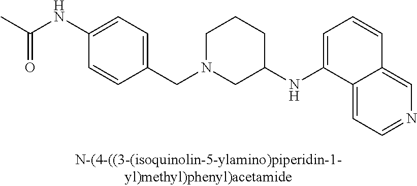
C1(NC(=O)C)=CC=C(CN2CC(NC3=CC=CC4=CN=CC=C34)CCC2)C=C1
